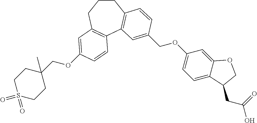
C1CCC2=C(C3=C1C=CC(COC1=CC=C4C(=C1)OCC4CC(=O)O)=C3)C=CC(OCC1(C)CCS(=O)(=O)CC1)=C2
